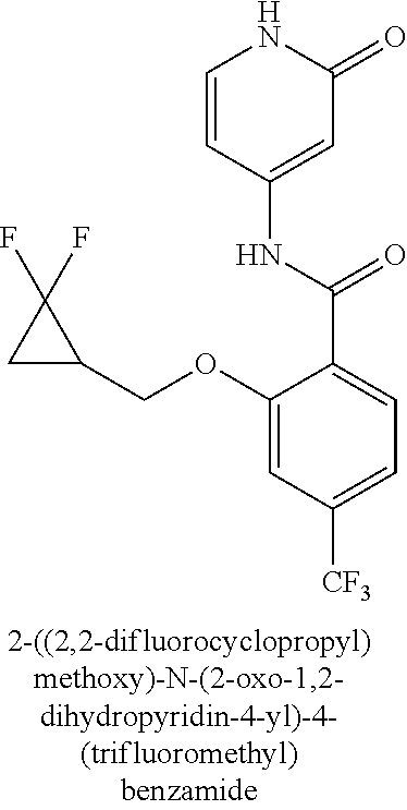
O(C1=CC([CF3])=CC=C1C(=O)NC1=CC(=O)NC=C1)CC1CC1(F)F
